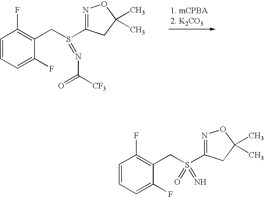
C1=CC=C(F)C(CS(C2=NOC(C)(C)C2)=NC([CF3])=O)=C1F.[1. mCPBA2. K2CO3].C1=CC=C(F)C(CS(C2=NOC(C)(C)C2)(=N)=O)=C1F
